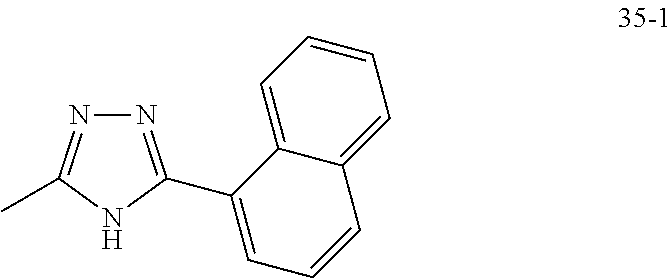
N1=C(C2=CC=CC3=CC=CC=C23)NC(C)=N1
